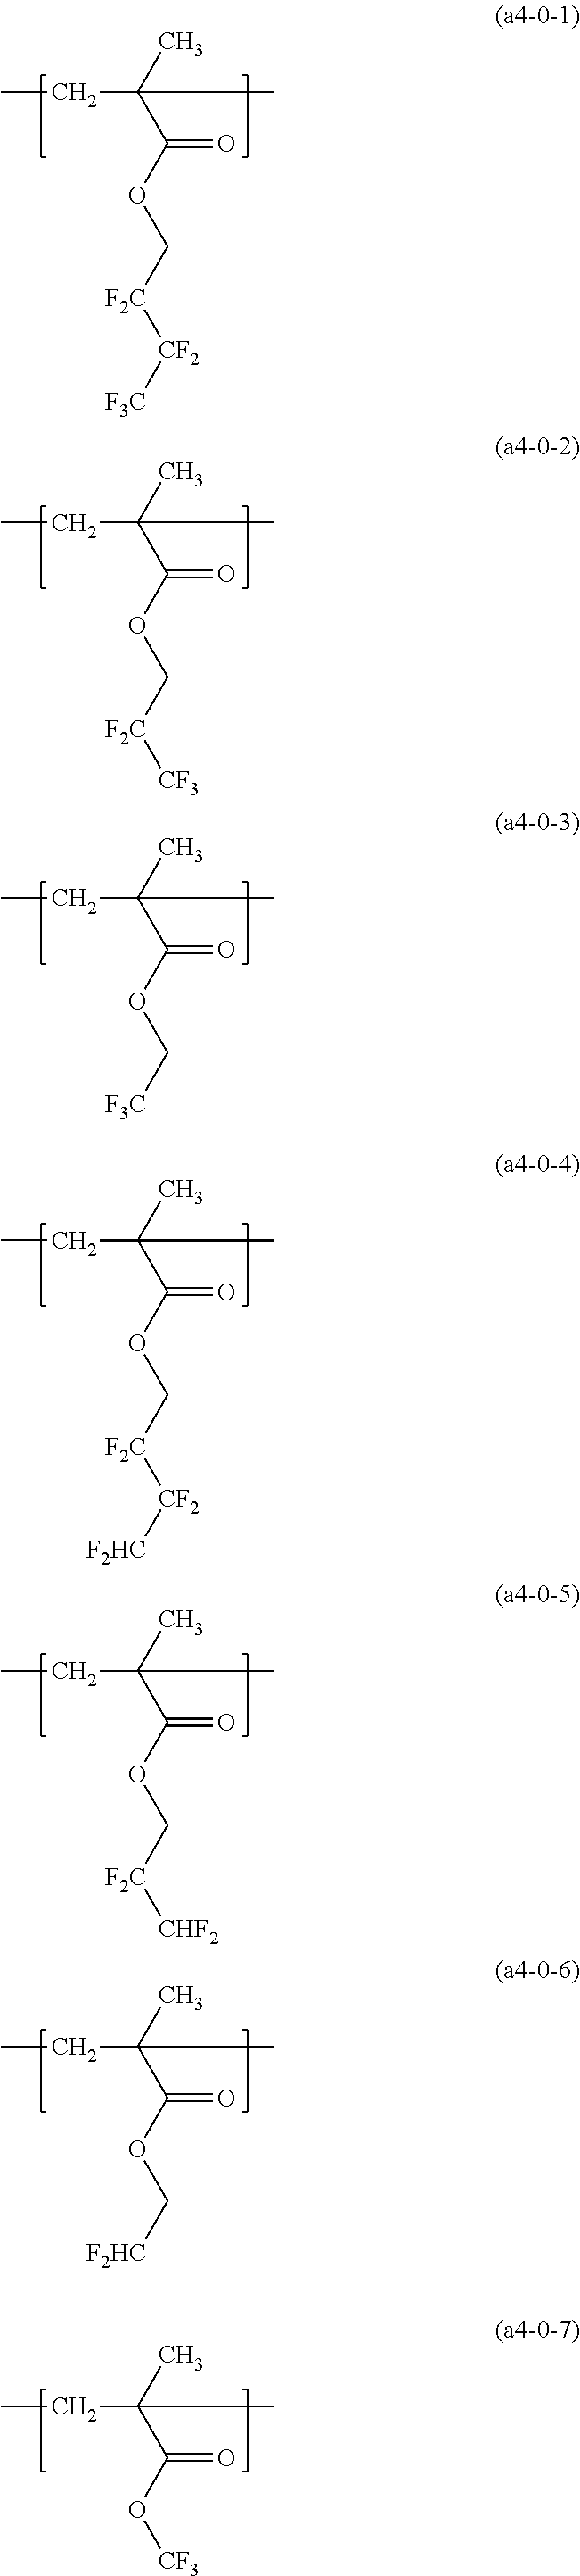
CCC(C)(C)C(OC[F2C][CF2][F3C])=O.CCC(C)(C)C(OC[F2C][CF3])=O.CCC(C)(C)C(OC[F3C])=O.CCC(C)(C)C(OC[F2C][CF2][F2HC])=O.CCC(C)(C)C(OC[F2C][CHF2])=O.CCC(C)(C)C(OC[F2HC])=O.CCC(C)(C)C(O[CF3])=O
